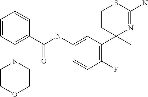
C1(NC(=O)C2=C(N3CCOCC3)C=CC=C2)=CC(C2(C)N=C(N)SCC2)=C(F)C=C1
